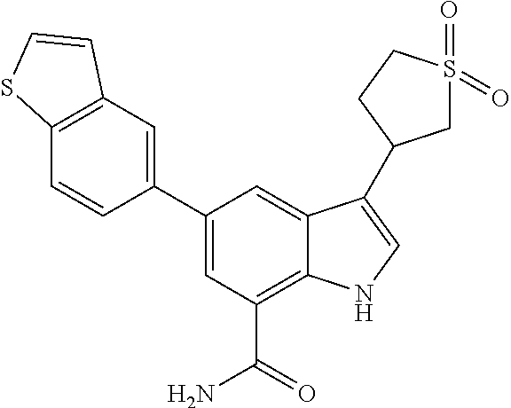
C1(C2=CC3=C(C=C2)SC=C3)=CC(C(N)=O)=C2C(=C1)C(C1CS(=O)(=O)CC1)=CN2
